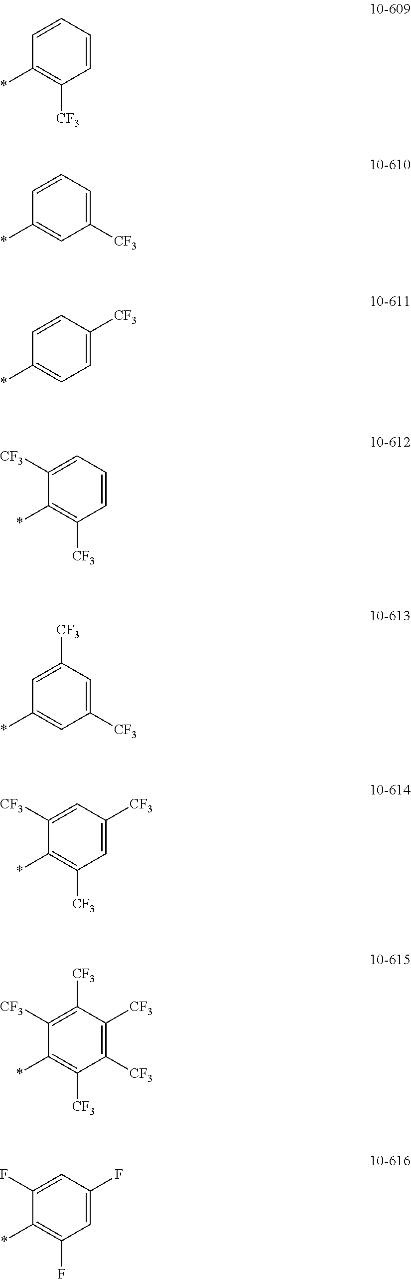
C1=CC=CC([CF3])=C1*.C1=CC=C([CF3])C=C1*.C1=CC([CF3])=CC=C1*.C1([CF3])=CC=CC([CF3])=C1*.C1=C([CF3])C=C([CF3])C=C1*.C1([CF3])=CC([CF3])=CC([CF3])=C1*.C1([CF3])=C([CF3])C([CF3])=C([CF3])C([CF3])=C1*.C1(F)=CC(F)=CC(F)=C1*
